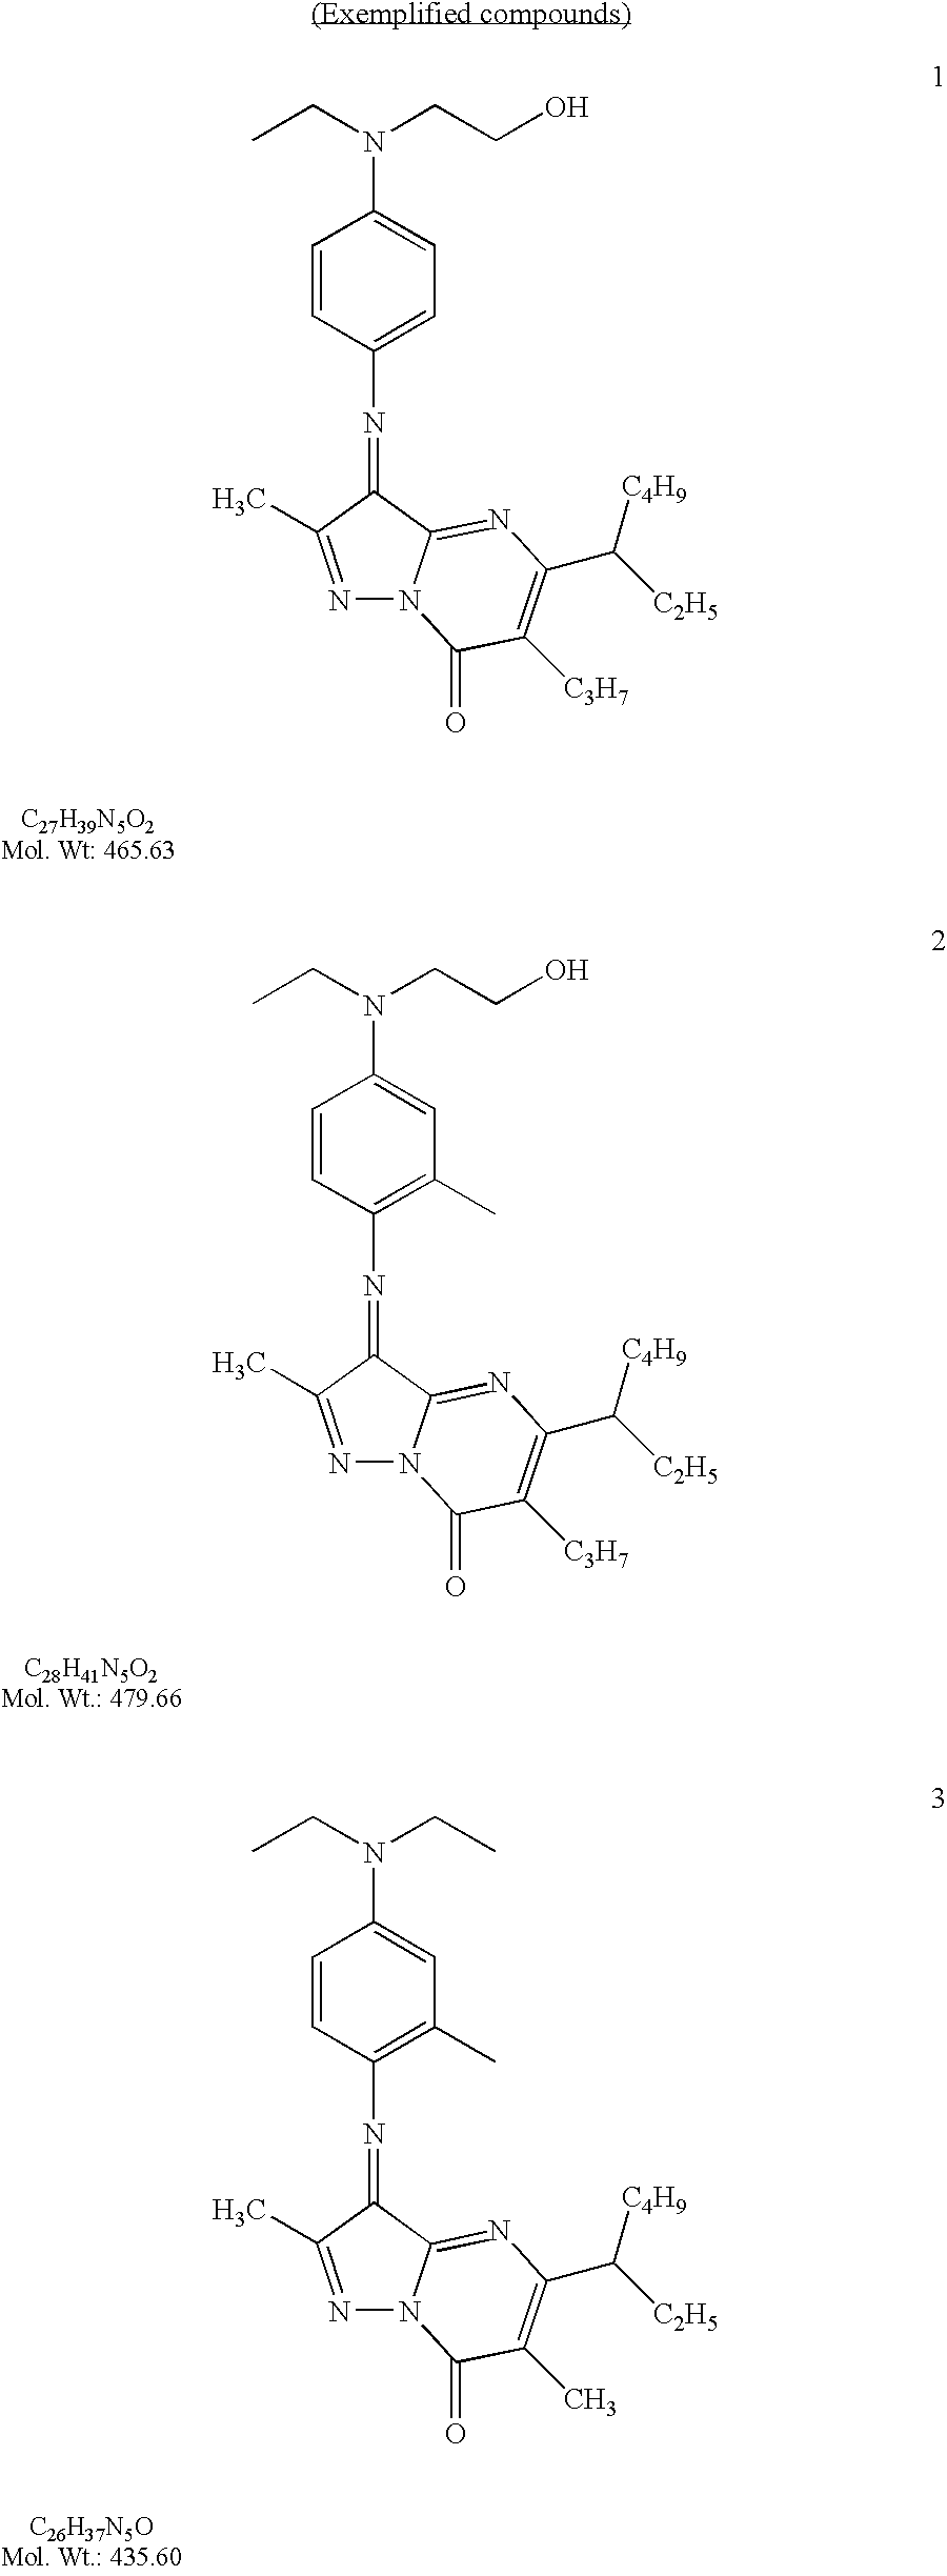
C1=CC(N=C2C3=NC(C([C2H5])[C4H9])=C([C3H7])C(=O)N3N=C2C)=CC=C1N(CC)CCO.C1=CC(N=C2C3=NC(C([C2H5])[C4H9])=C([C3H7])C(=O)N3N=C2C)=C(C)C=C1N(CC)CCO.C1=CC(N=C2C3=NC(C([C2H5])[C4H9])=C(C)C(=O)N3N=C2C)=C(C)C=C1N(CC)CC
